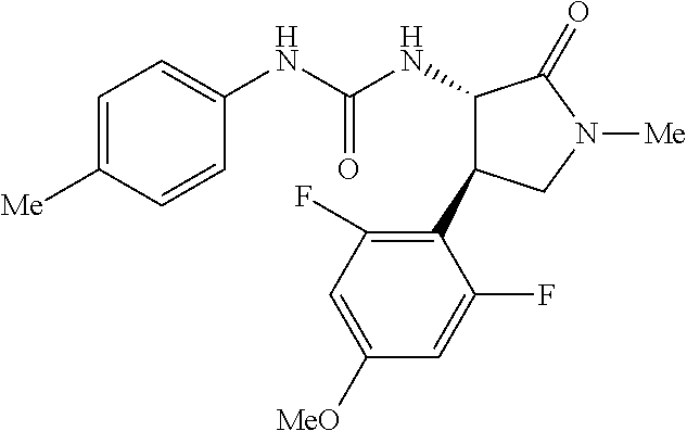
N(C(NC1C(=O)N([Me])CC1C1=C(F)C=C([MeO])C=C1F)=O)C1=CC=C([Me])C=C1
